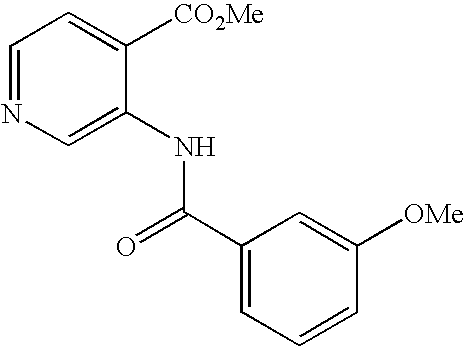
C1=NC=C(NC(C2=CC=CC([OMe])=C2)=O)C([CO2Me])=C1
